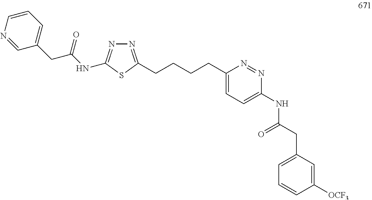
N1=C(CCCCC2=CC=C(NC(CC3=CC=CC([OCF3])=C3)=O)N=N2)SC(NC(CC2=CC=CN=C2)=O)=N1
